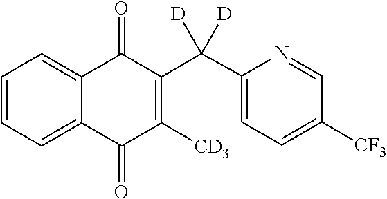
C1=CC=C2C(=O)C(C(C3=CC=C([CF3])C=N3)([D])[D])=C([CD3])C(=O)C2=C1
